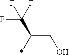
C(CO)(*)C(F)(F)F
